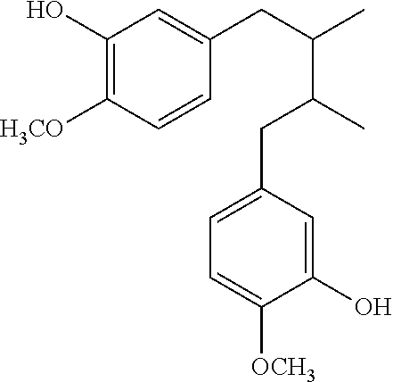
C1(O)=C([H3CO])C=CC(CC(C)C(C)CC2=CC=C([OCH3])C(O)=C2)=C1
